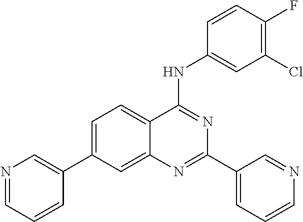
C1=C(C2=CN=CC=C2)C=C2C(=C1)C(NC1=CC(Cl)=C(F)C=C1)=NC(C1=CC=CN=C1)=N2
